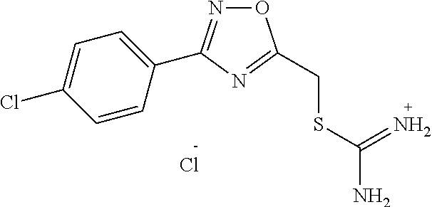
O1N=C(C2=CC=C(Cl)C=C2)N=C1CSC(N)=N.Cl
